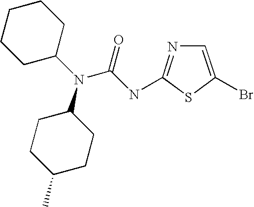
C1=C(Br)SC(NC(N(C2CCCCC2)C2CCC(C)CC2)=O)=N1
